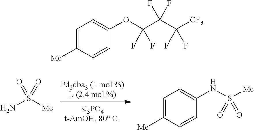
NS([Me])(=O)=O.C1=C([Me])C=CC(NS([Me])(=O)=O)=C1.C1=C([Me])C=CC(OC(C(C([CF3])(F)F)(F)F)(F)F)=C1
